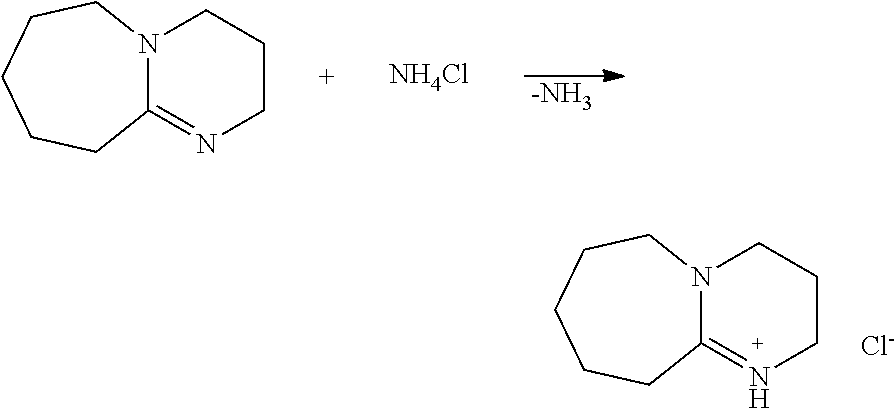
[-NH3].C12=NCCCN1CCCCC2.[NH4Cl].C12=NCCCN1CCCCC2.[Cl-]
